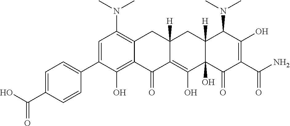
C1=C(C2=CC=C(C(O)=O)C=C2)C(O)=C2C(=C1N(C)C)CC1([H])C(=C(O)C3(O)C([H])(C1)C(N(C)C)C(O)=C(C(N)=O)C3=O)C2=O
